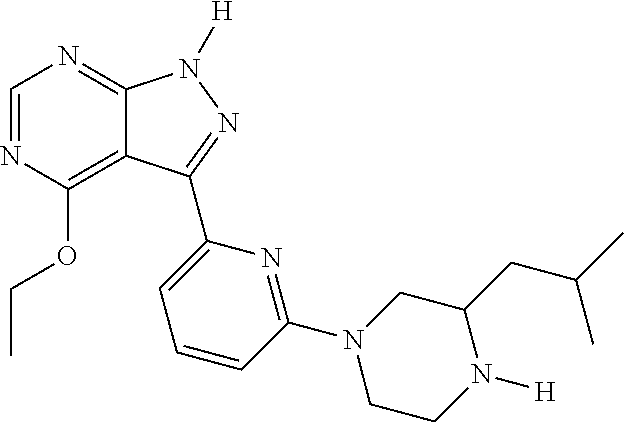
C1=NC(OCC)=C2C(=N1)N([H])N=C2C1=CC=CC(N2CCN([H])C(CC(C)C)C2)=N1
